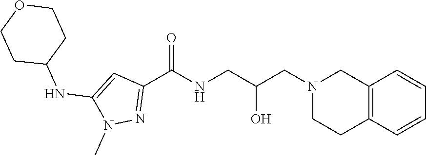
C1(C(NCC(CN2CCC3=C(C2)C=CC=C3)O)=O)=NN(C)C(NC2CCOCC2)=C1
